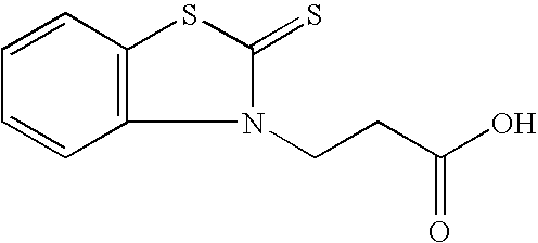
C12=C(C=CC=C1)SC(=S)N2CCC(O)=O
